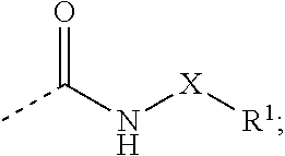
O=C(N[X][R1])C
